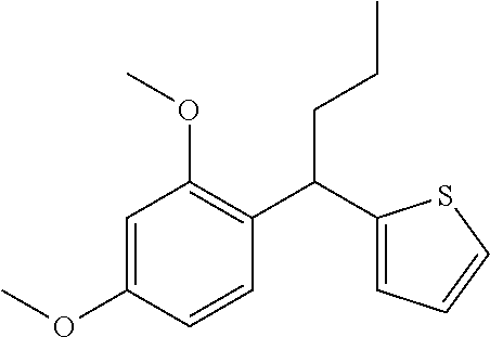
C1=C(OC)C=CC(C(C2=CC=CS2)CCC)=C1OC
